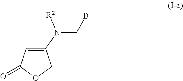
C1(N([R2])CB)=CC(=O)OC1
